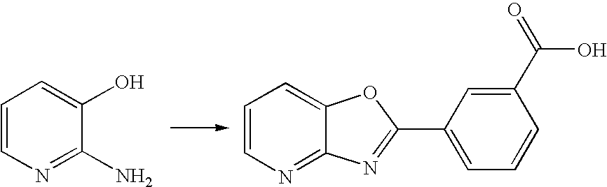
C1=CN=C(N)C(O)=C1.C1=CN=C2C(=C1)OC(C1=CC=CC(C(=O)O)=C1)=N2
